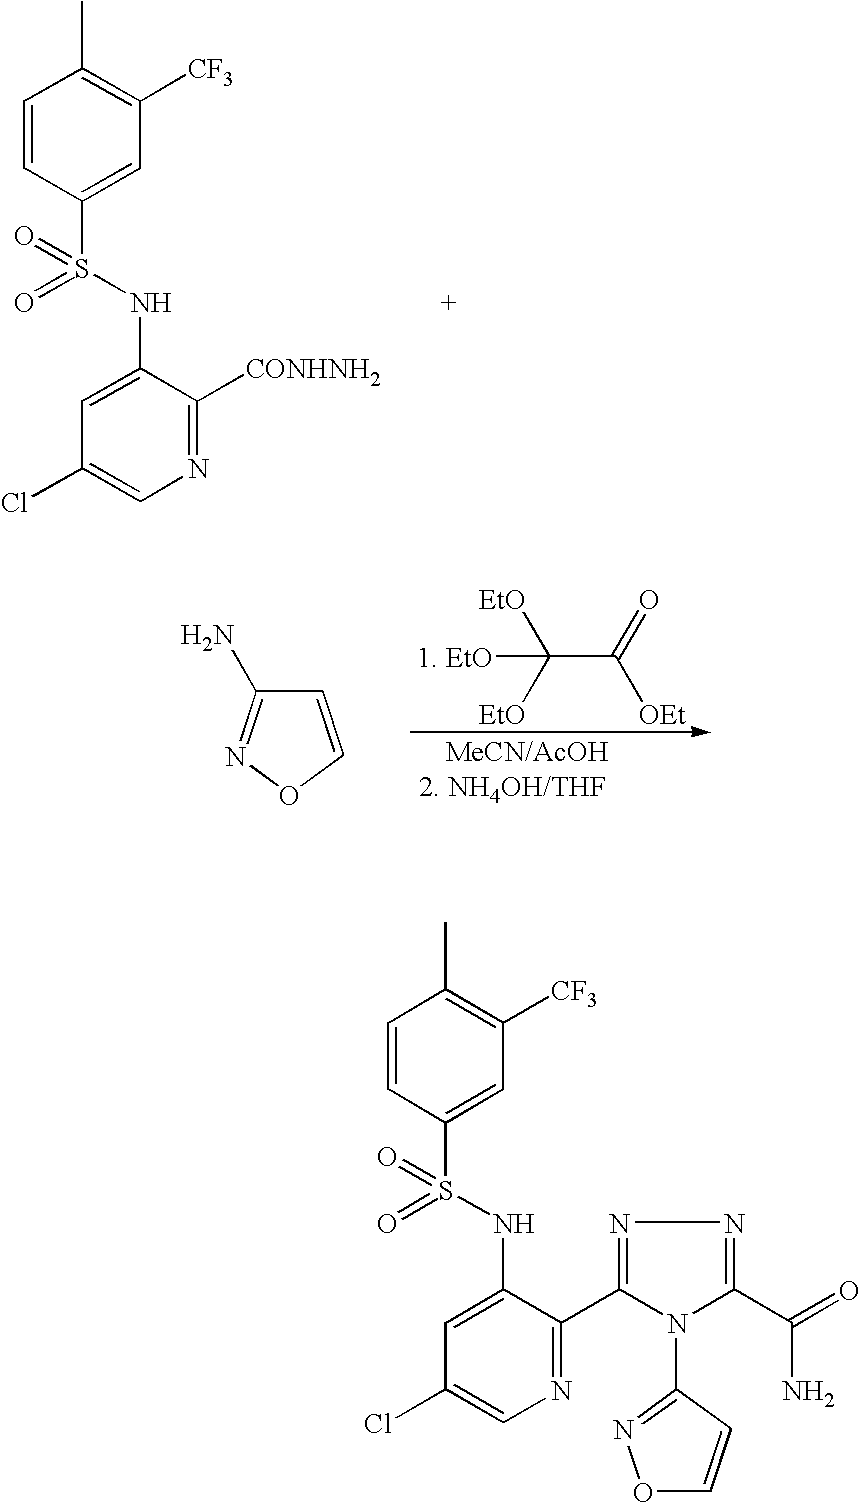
C1=CC(S(NC2=CC(Cl)=CN=C2[CONHNH2])(=O)=O)=CC([CF3])=C1C.C(C(=O)[OEt])([EtO])([EtO])[1. EtO].O1C=CC(N)=N1.C1=CC(S(NC2=CC(Cl)=CN=C2C2=NN=C(C(=O)N)N2C2=NOC=C2)(=O)=O)=CC([CF3])=C1C
